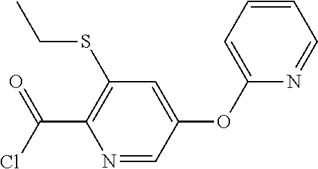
C1(SCC)=C(C(Cl)=O)N=CC(OC2=CC=CC=N2)=C1
